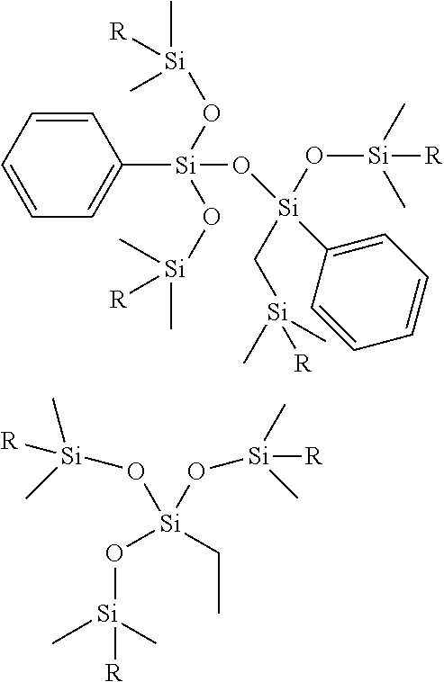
O([Si](C)(C)[R])[Si](CC)(O[Si]([R])(C)C)O[Si]([R])(C)C.C1=CC=CC=C1[Si](O[Si](O[Si]([R])(C)C)(C[Si]([R])(C)C)C1=CC=CC=C1)(O[Si](C)([R])C)O[Si](C)(C)[R]
